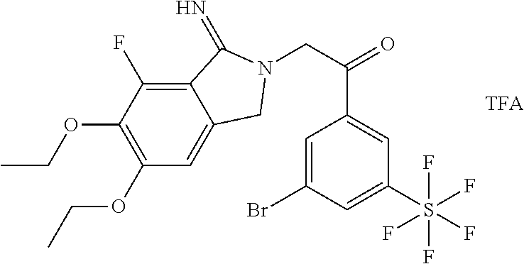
C12=C(F)C(OCC)=C(OCC)C=C1CN(CC(=O)C1=CC(S(F)(F)(F)(F)F)=CC(Br)=C1)C2=N
